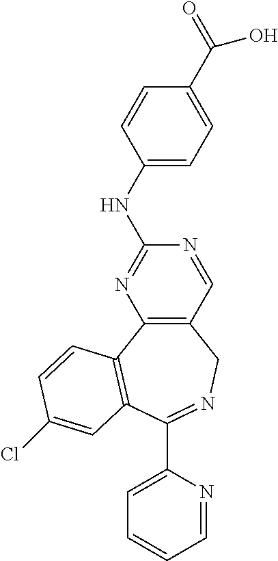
C1=NC(C2=NCC3=C(N=C(NC4=CC=C(C(O)=O)C=C4)N=C3)C3=C2C=C(Cl)C=C3)=CC=C1
